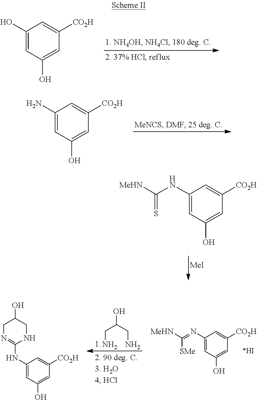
C1(O)=CC(O)=CC([CO2H])=C1.C1(N)=CC(O)=CC([CO2H])=C1.[MeI].C(=S)([MeHN])NC1=CC(O)=CC([CO2H])=C1.C([SMe])([MeHN])=NC1=CC(O)=CC([CO2H])=C1.OC(CN)CN.C1N=C(NC2=CC(O)=CC([CO2H])=C2)NCC1O
